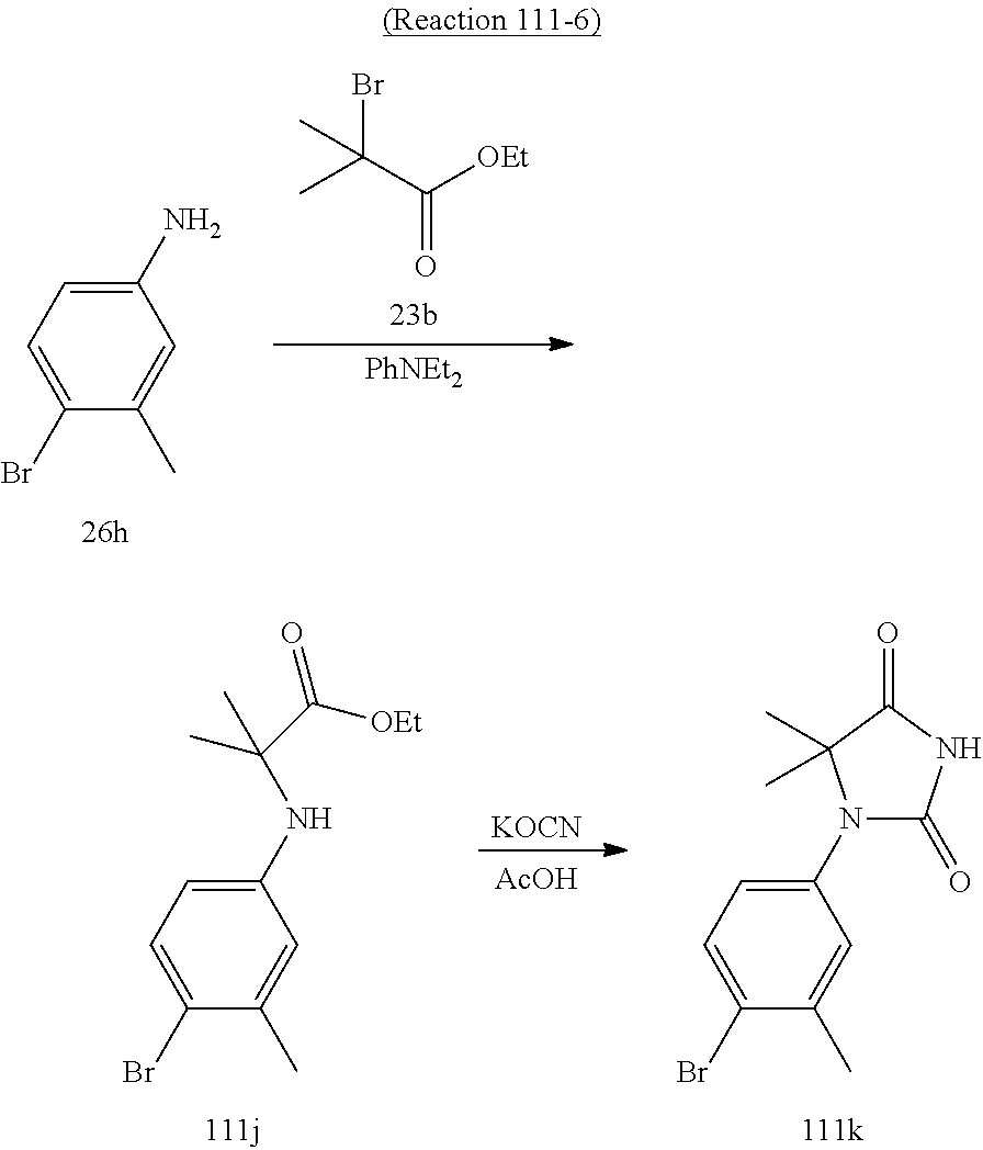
C1(N)=CC=C(Br)C(C)=C1.CC(C([OEt])=O)(Br)C.[PhNEt2].C1(NC(C(=O)[OEt])(C)C)=CC=C(Br)C(C)=C1.[KOCN].[AcOH].C1(N2C(=O)NC(=O)C2(C)C)=CC=C(Br)C(C)=C1
